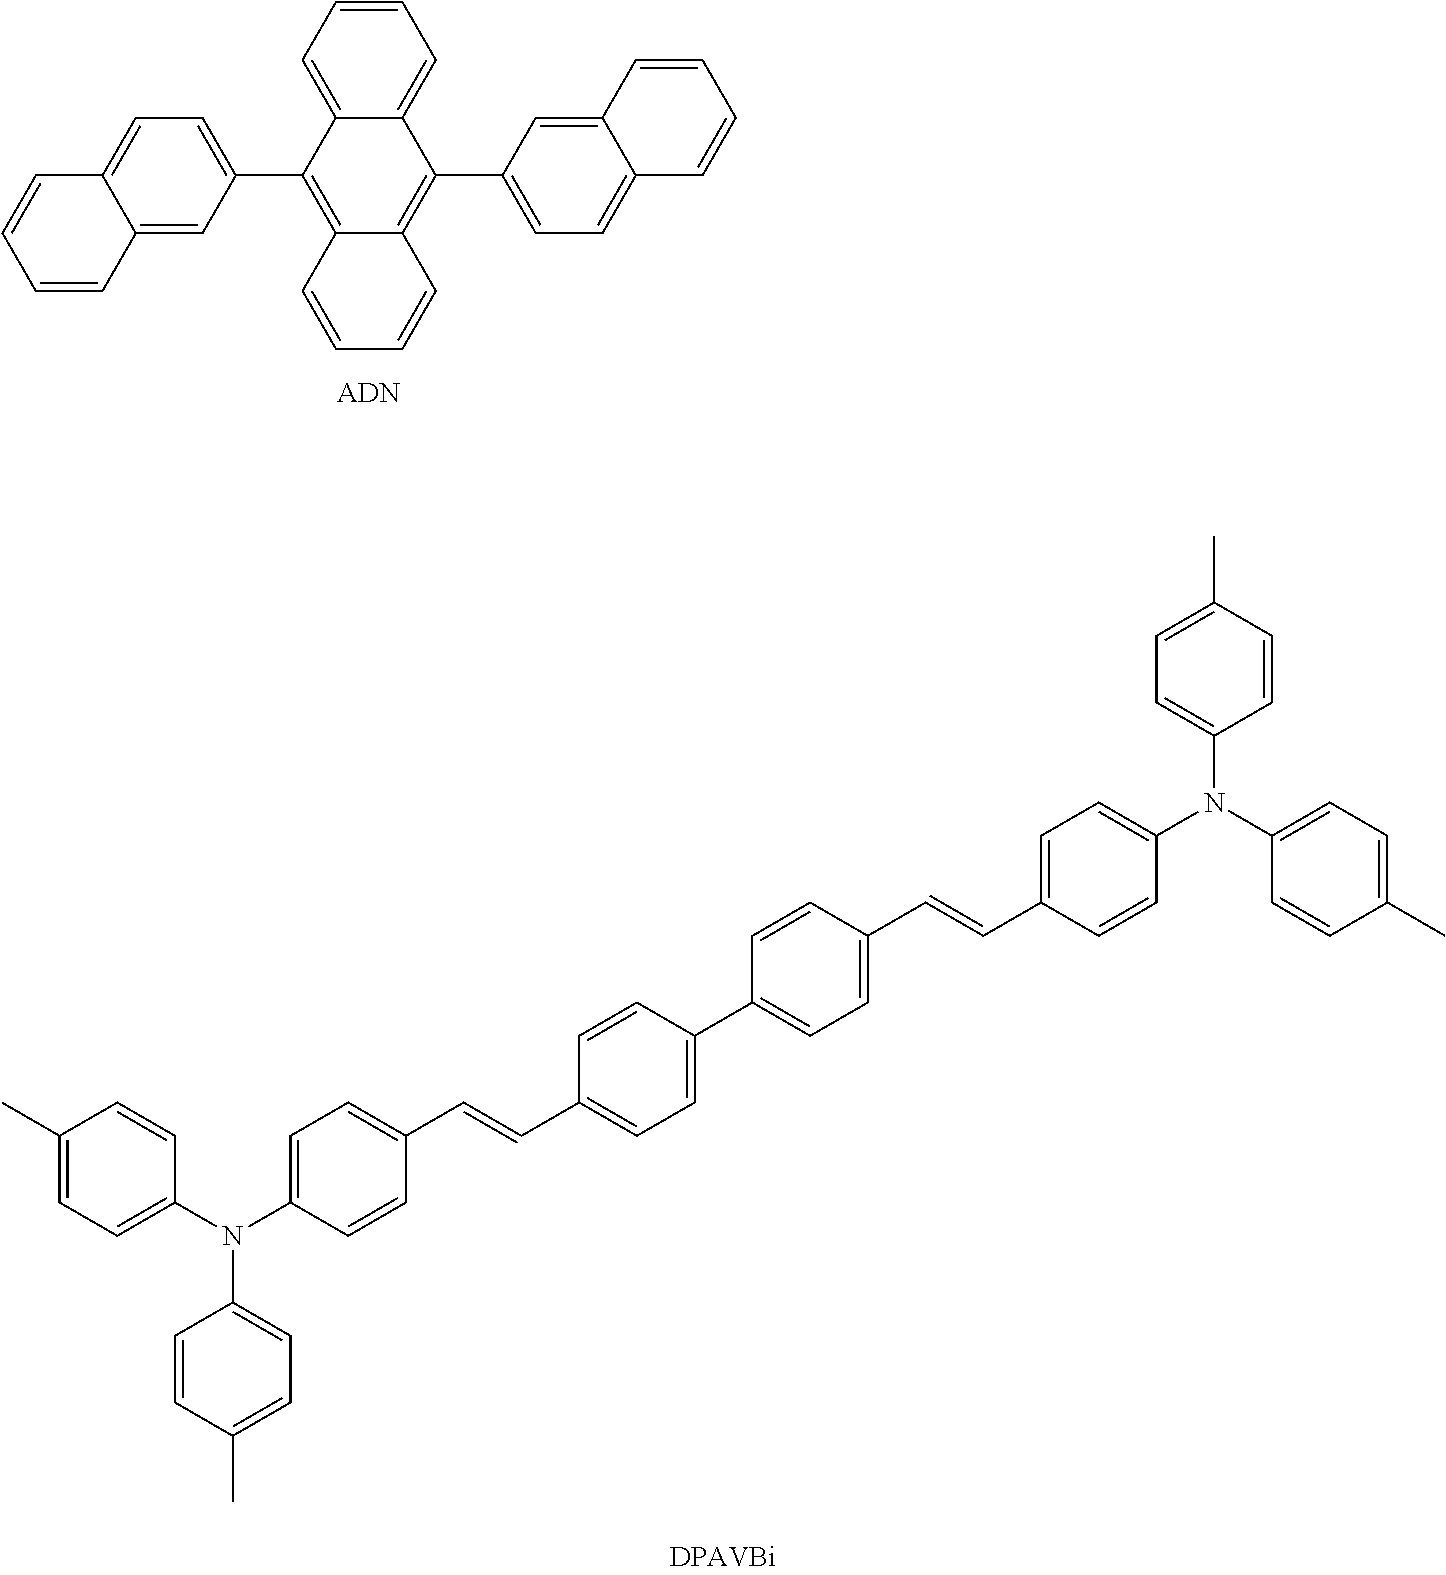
C1=CC=C2C(=C1)C(C1=CC=C3C(=C1)C=CC=C3)=C1C(=C2C2=CC=C3C(=C2)C=CC=C3)C=CC=C1.C1(C)=CC=C(N(C2=CC=C(C)C=C2)C2=CC=C(C=CC3=CC=C(C4=CC=C(C=CC5=CC=C(N(C6=CC=C(C)C=C6)C6=CC=C(C)C=C6)C=C5)C=C4)C=C3)C=C2)C=C1
